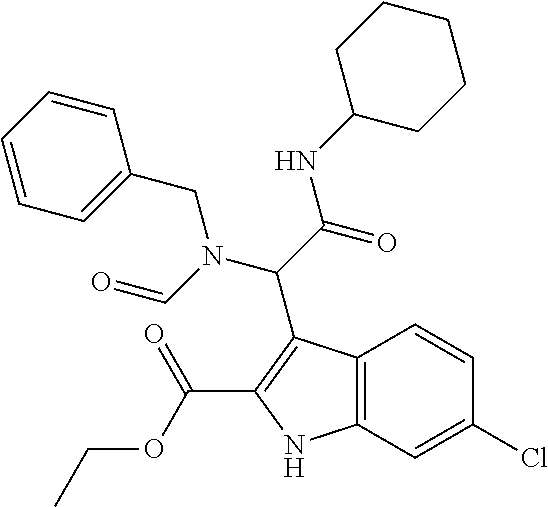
O=CN(C(C(=O)NC1CCCCC1)C1=C(C(OCC)=O)NC2=C1C=CC(Cl)=C2)CC1=CC=CC=C1
